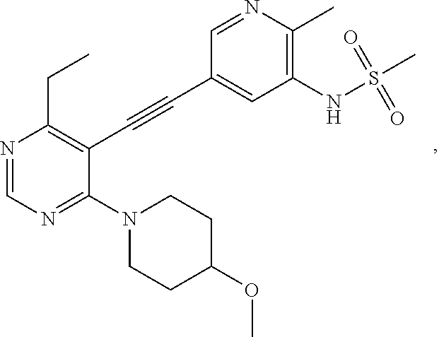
N1=CN=C(N2CCC(OC)CC2)C(C#CC2=CC(NS(C)(=O)=O)=C(C)N=C2)=C1CC
